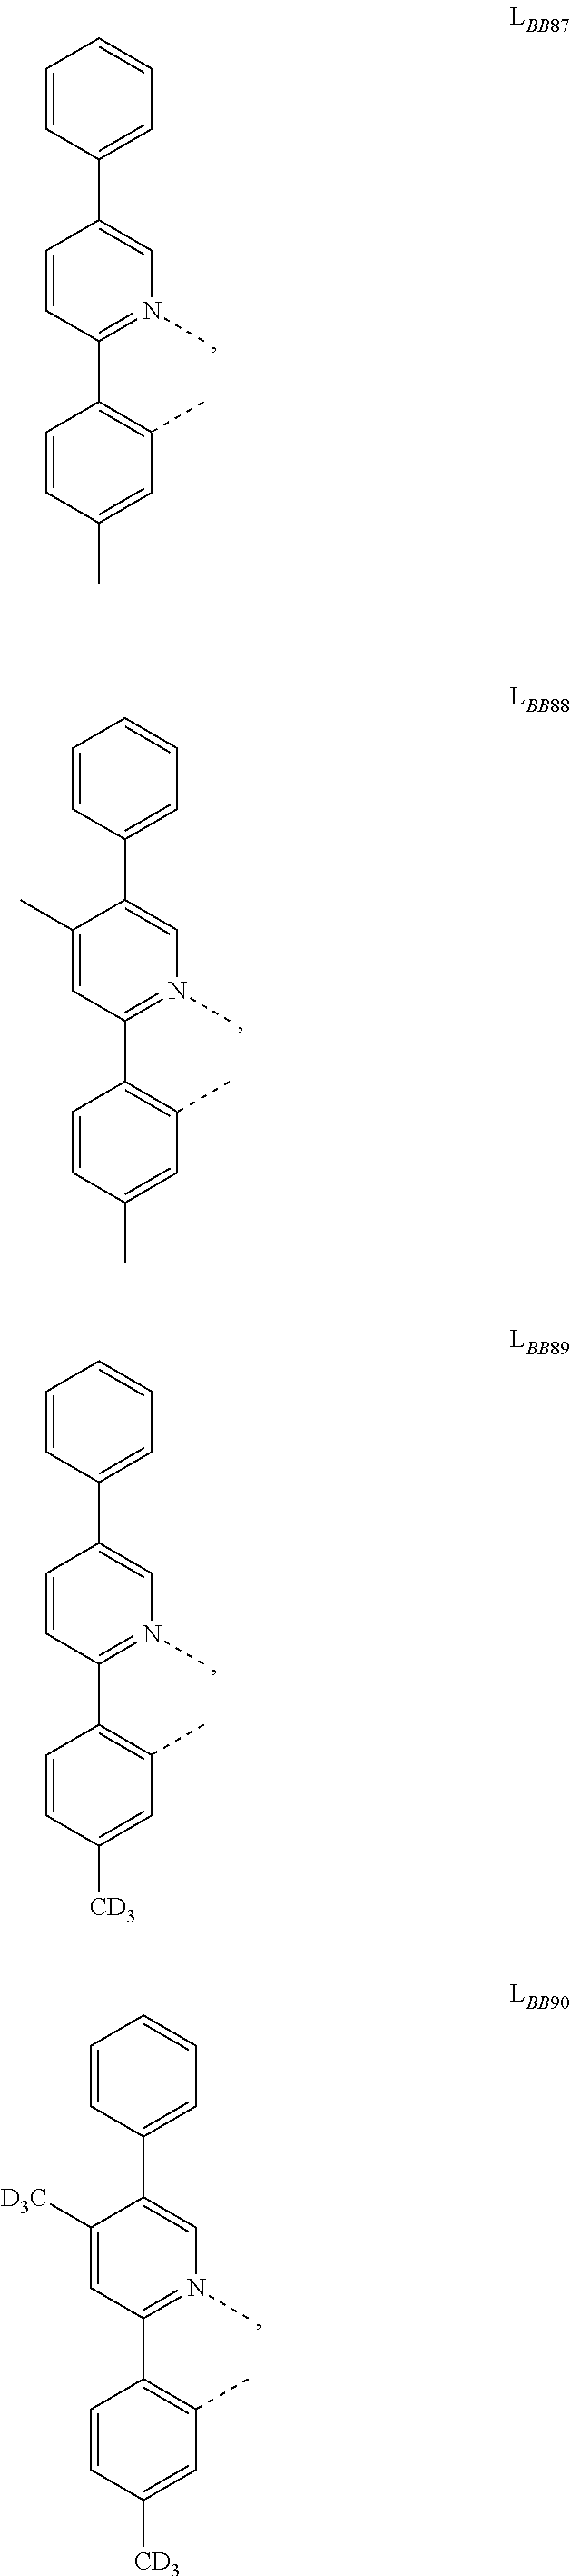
C1=CC(C2=CN(C)=C(C3=C(C)C=C(C)C=C3)C=C2)=CC=C1.C1=CC(C2=CN(C)=C(C3=C(C)C=C(C)C=C3)C=C2C)=CC=C1.C1=CC(C2=CN(C)=C(C3=C(C)C=C([CD3])C=C3)C=C2)=CC=C1.C1=CC(C2=CN(C)=C(C3=C(C)C=C([CD3])C=C3)C=C2[D3C])=CC=C1
